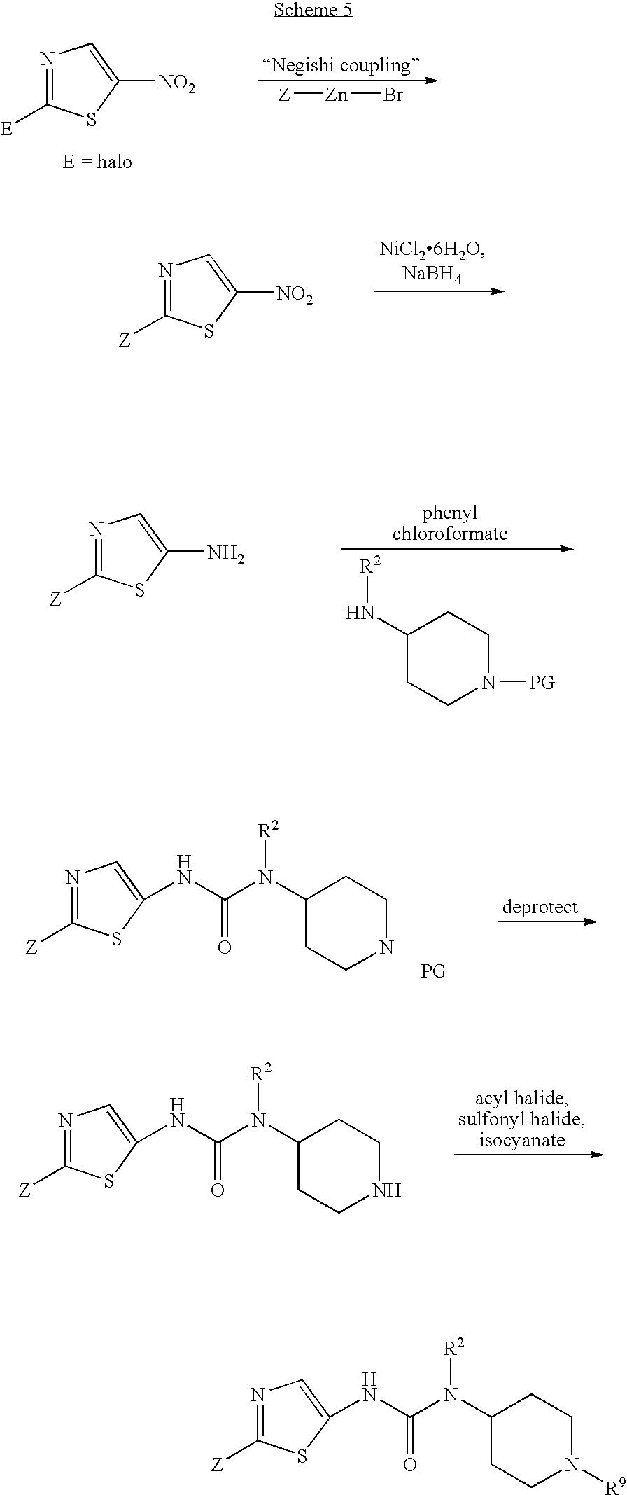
N1=C([E])SC([NO2])=C1.[Z][Zn]Br.N1=C([Z])SC([NO2])=C1.C1(N[R2])CCN([PG])CC1.N1=C([Z])SC(N)=C1.N(C(N(C1CCNCC1)[R2])=O)C1=CN=C([Z])S1.[PG].N(C(N(C1CCNCC1)[R2])=O)C1=CN=C([Z])S1.N(C(N(C1CCN([R9])CC1)[R2])=O)C1=CN=C([Z])S1
